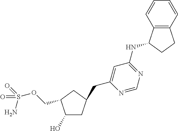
C1(O)CC(CC2=CC(NC3C4=C(CC3)C=CC=C4)=NC=N2)CC1COS(N)(=O)=O
